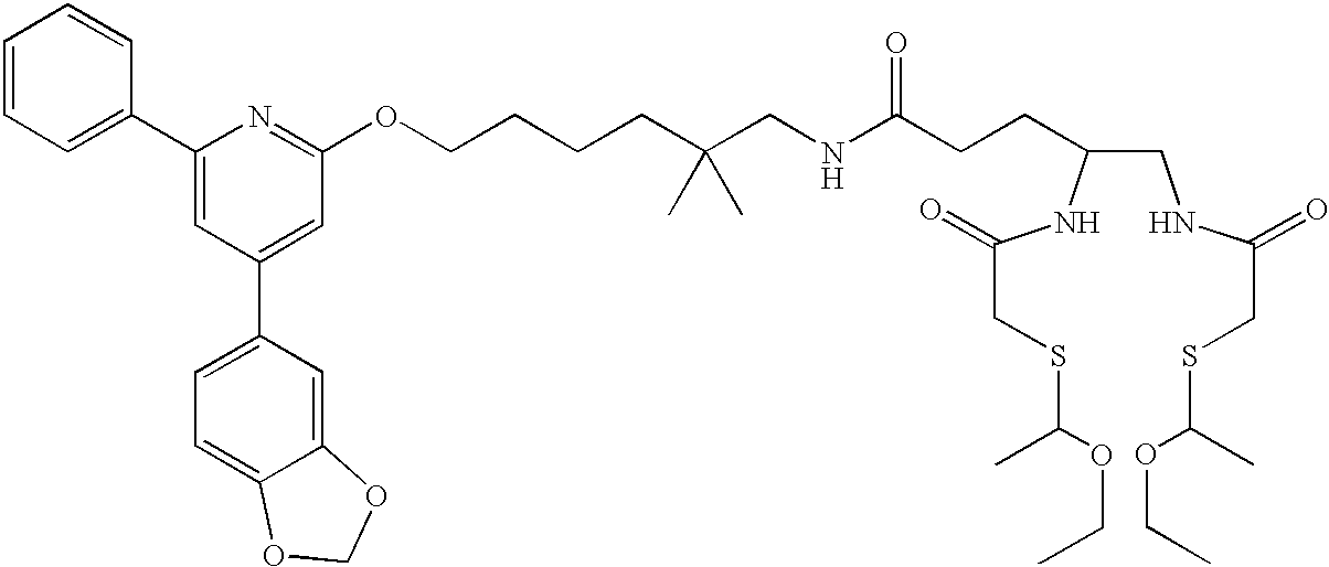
C1=CC=C(C2=CC(C3=CC=C4C(=C3)OCO4)=CC(OCCCCC(CNC(CCC(CNC(CSC(OCC)C)=O)NC(CSC(OCC)C)=O)=O)(C)C)=N2)C=C1
